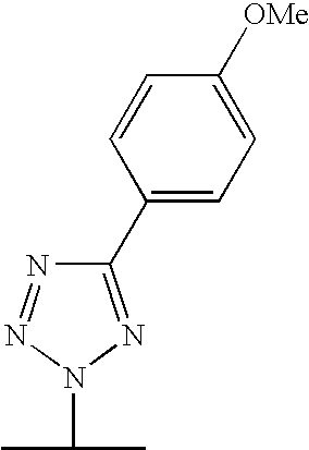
C1(C2=CC=C([OMe])C=C2)=NN(C(C)C)N=N1
